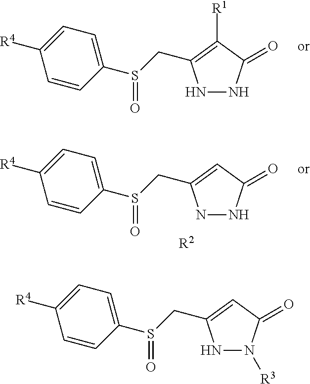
N1N([R3])C(=O)C=C1CS(C1=CC=C([R4])C=C1)=O.N1NC(=O)C([R1])=C1CS(C1=CC=C([R4])C=C1)=O.N1NC(=O)C=C1CS(C1=CC=C([R4])C=C1)=O.[R2]
